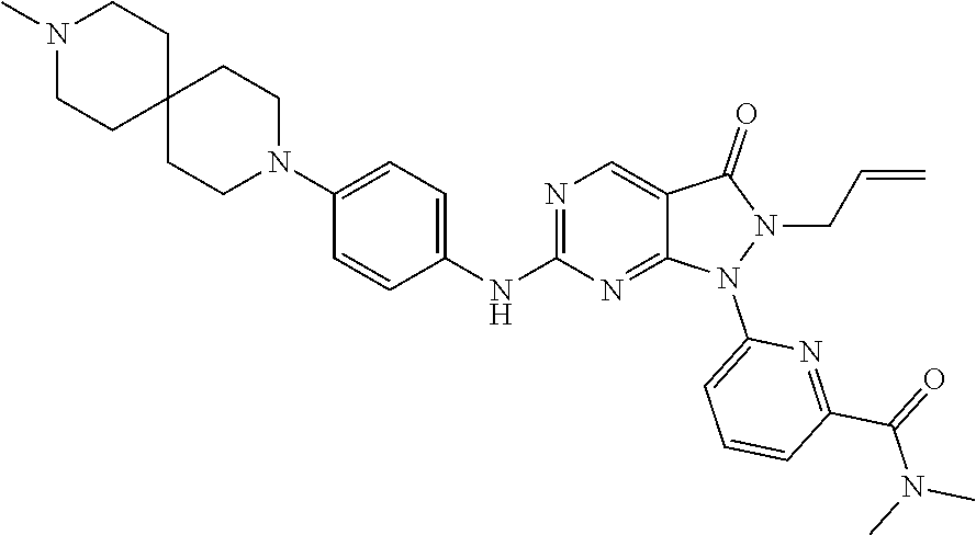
N1=C(NC2=CC=C(N3CCC4(CC3)CCN(C)CC4)C=C2)N=C2C(=C1)C(=O)N(CC=C)N2C1=CC=CC(C(=O)N(C)C)=N1
